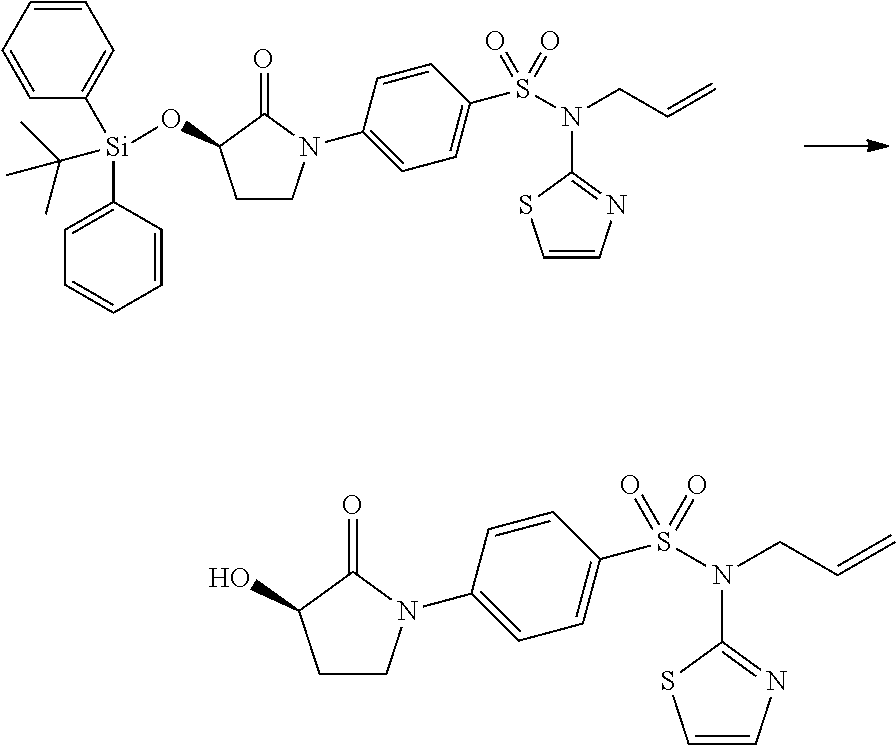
C1=CC([Si](C2=CC=CC=C2)(OC2CCN(C3=CC=C(S(N(C4=NC=CS4)CC=C)(=O)=O)C=C3)C2=O)C(C)(C)C)=CC=C1.OC1CCN(C2=CC=C(S(N(C3=NC=CS3)CC=C)(=O)=O)C=C2)C1=O
